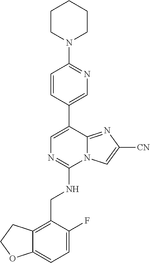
C1(N2CCCCC2)=NC=C(C2=CN=C(NCC3=C4C(=CC=C3F)OCC4)N3C2=NC([CN])=C3)C=C1
